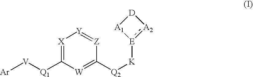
[Ar][V][Q1]C1=[X][Y]=[Z]C([Q2][K][E]2:[A2][D][A1]2)=[W]1
